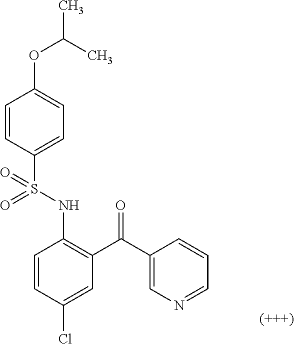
C1=CC(Cl)=CC(C(C2=CN=CC=C2)=O)=C1NS(C1=CC=C(OC(C)C)C=C1)(=O)=O
